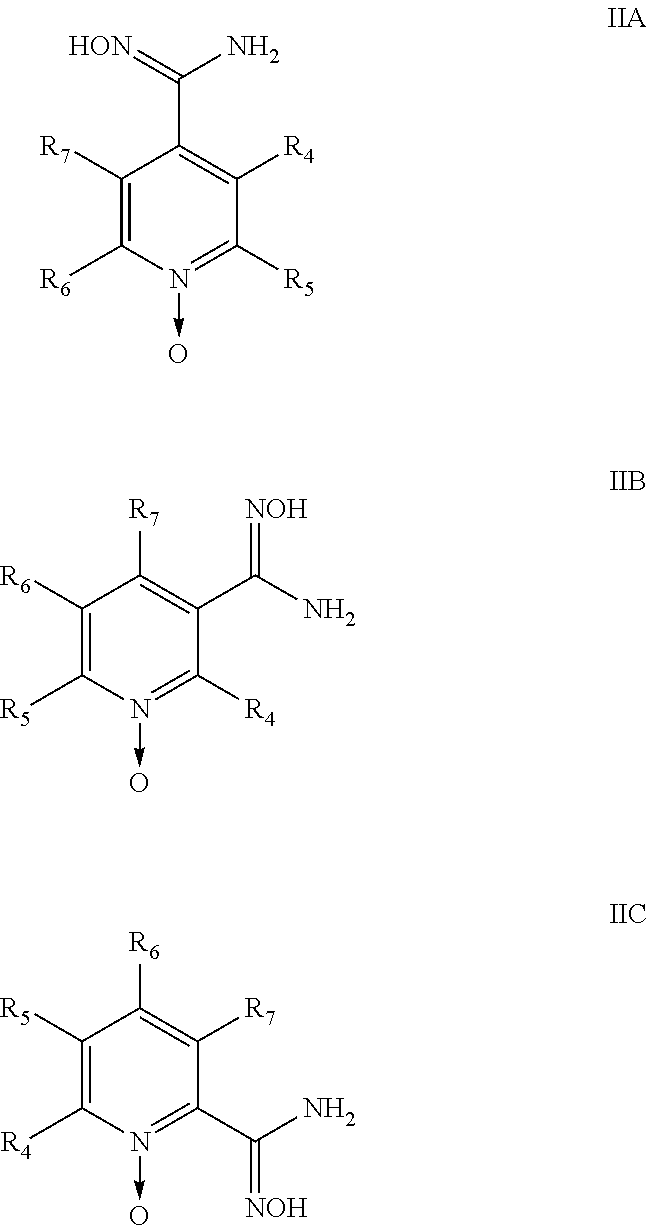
C1([R7])=C([R6])N(->O)=C([R5])C([R4])=C1C(=[HON])N.C1([R6])=C([R5])N(->O)=C([R4])C(C(N)=[NOH])=C1[R7].C1([R5])=C([R4])N(->O)=C(C(N)=[NOH])C([R7])=C1[R6]
